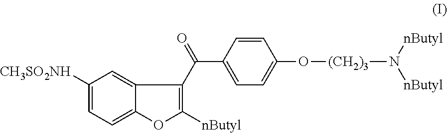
C1([CH3SO2NH])=CC=C2C(=C1)C(C(C1=CC=C(O[(CH2)3]N([nButyl])[nButyl])C=C1)=O)=C([nButyl])O2
